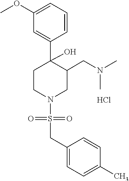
C1=C(OC)C=C(C2(O)C(CN(C)C)CN(S(CC3=CC=C(C)C=C3)(=O)=O)CC2)C=C1.Cl
